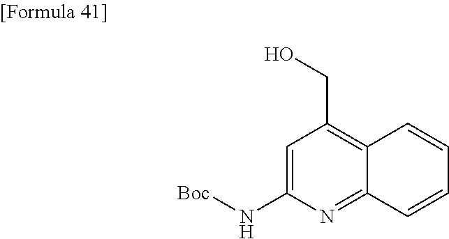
C1=C(N[Boc])N=C2C(=C1CO)C=CC=C2
